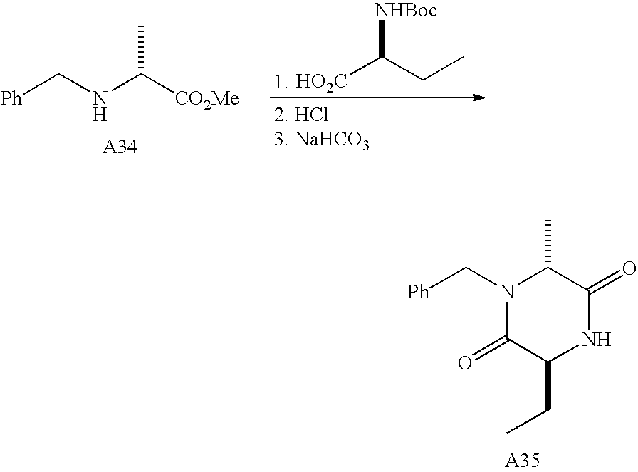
[HO2C]C(CC)[NHBoc].[Ph]CNC([CO2Me])C.N1(C[Ph])C(=O)C(CC)NC(=O)C1C
